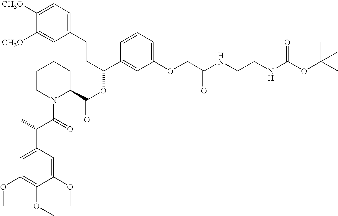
C1([CH3O])=CC=C(CCC(OC(C2CCCCN2C(C(CC)C2=CC(OC)=C(OC)C(OC)=C2)=O)=O)C2=CC(OCC(NCCNC(OC(C)(C)C)=O)=O)=CC=C2)C=C1[CH3O]
